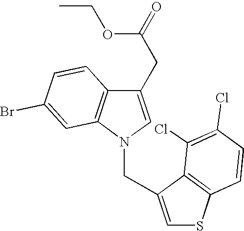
C1(CC(OCC)=O)=CN(CC2=CSC3=C2C(Cl)=C(Cl)C=C3)C2=C1C=CC(Br)=C2
